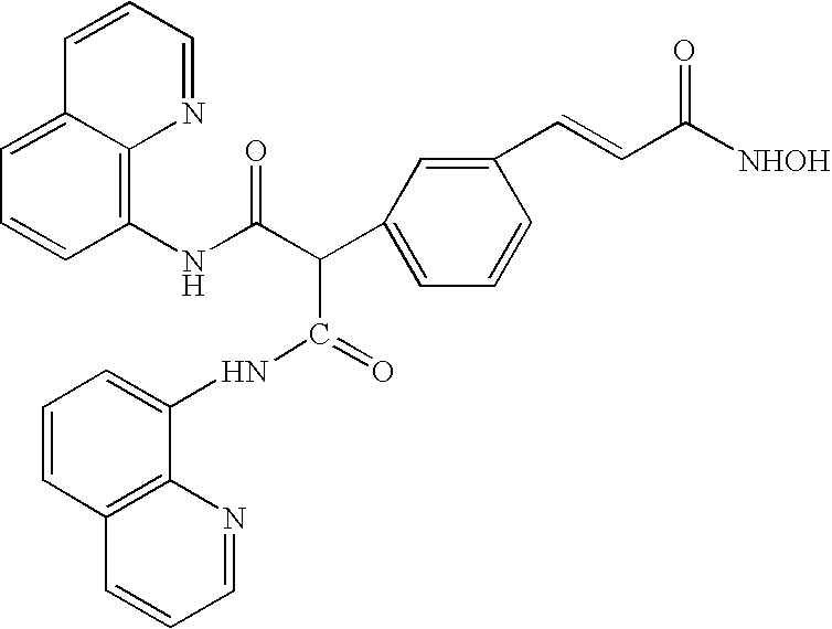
C1=CC=NC2=C(NC(C(C3=CC=CC(C=CC([NHOH])=O)=C3)C(=O)NC3=CC=CC4=C3N=CC=C4)=O)C=CC=C12
